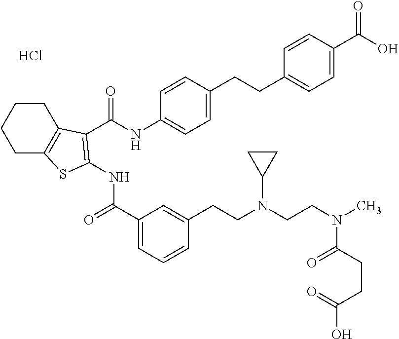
C1(C(=O)NC2=C(C(NC3=CC=C(CCC4=CC=C(C(O)=O)C=C4)C=C3)=O)C3=C(CCCC3)S2)=CC=CC(CCN(CCN(C)C(CCC(O)=O)=O)C2CC2)=C1.Cl
